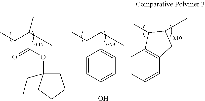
CCC(C)(C(=O)OC1(CC)CCCC1)C.CCC(C)C1=CC=C(O)C=C1.C1=CC=CC2=C1C(C)C(C)C2
